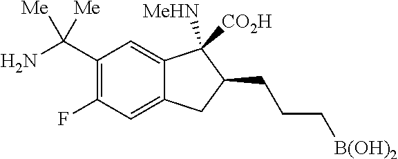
C1(C(N)([Me])[Me])=C(F)C=C2C(=C1)C([MeHN])([CO2H])C(CCC[B(OH)2])C2
